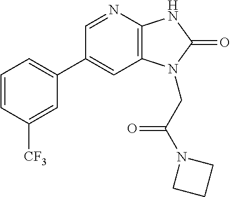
C1=CC([CF3])=CC(C2=CC3=C(N=C2)NC(=O)N3CC(N2CCC2)=O)=C1
